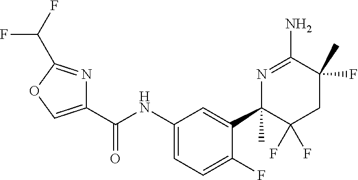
C1(C(NC2=CC=C(F)C(C3(C)C(F)(F)CC(C)(F)C(N)=N3)=C2)=O)=COC(C(F)F)=N1
